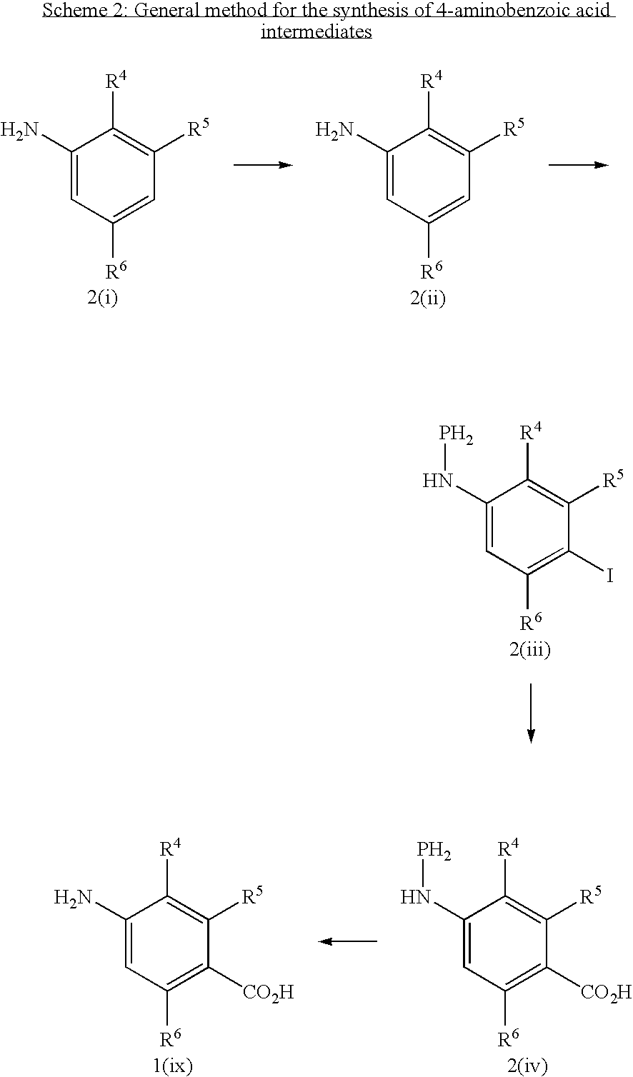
C1(NP)=CC([R6])=C(I)C([R5])=C1[R4].C1(NP)=CC([R6])=C([CO2H])C([R5])=C1[R4].C1(N)=CC([R6])=C([CO2H])C([R5])=C1[R4].C1(N)=CC([R6])=CC([R5])=C1[R4].C1(N)=CC([R6])=CC([R5])=C1[R4]
